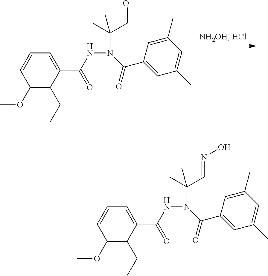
C1(OC)=C(CC)C(C(NN(C(C2=CC(C)=CC(C)=C2)=O)C(C)(C=O)C)=O)=CC=C1.C1(OC)=C(CC)C(C(NN(C(C2=CC(C)=CC(C)=C2)=O)C(C)(C=NO)C)=O)=CC=C1
